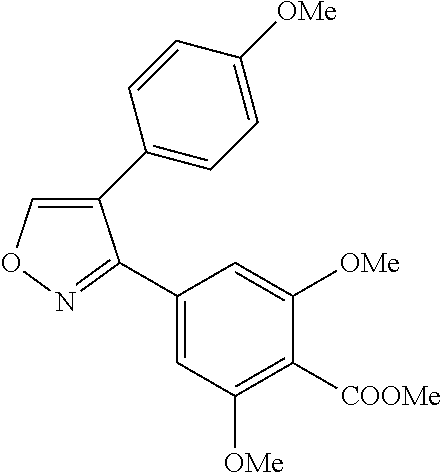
C1(C2=CC=C([OMe])C=C2)=CON=C1C1=CC([OMe])=C([COOMe])C([OMe])=C1
